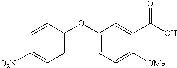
[O2N]C1=CC=C(OC2=CC=C([OMe])C(C(O)=O)=C2)C=C1
